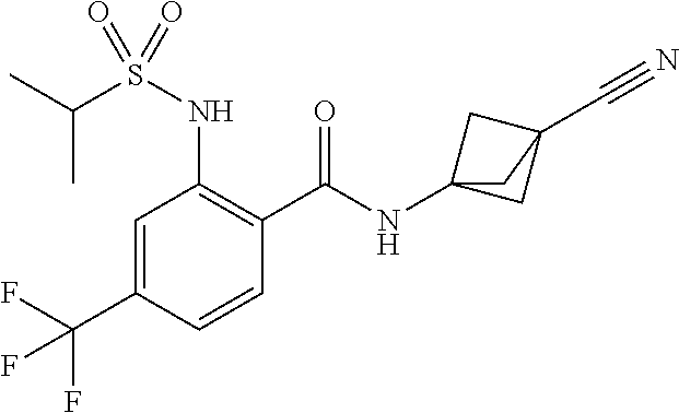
C1=C(C(F)(F)F)C=CC(C(=O)NC23CC(C#N)(C2)C3)=C1NS(C(C)C)(=O)=O
